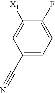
C1(C#N)=CC=C(F)C([X1])=C1
